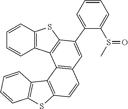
C1=CC2=C(C3=C1C=C(C1=CC=CC=C1S(=O)C)C1=C3C3=C(C=CC=C3)S1)C1=C(S2)C=CC=C1
